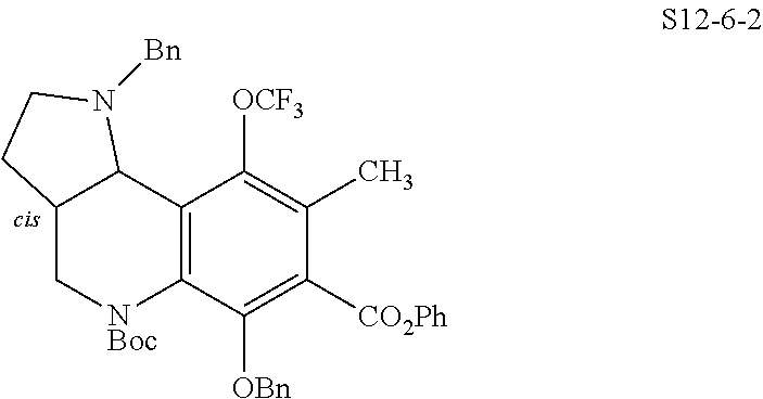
C12=C(C([OBn])=C([CO2Ph])C(C)=C1[OCF3])[NBoc]CC1C2N([Bn])CC1
